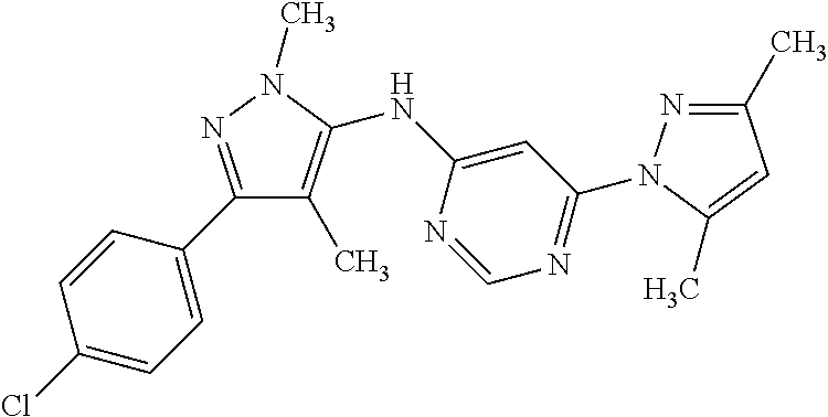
N1=C(C)C=C(C)N1C1=NC=NC(NC2=C(C)C(C3=CC=C(Cl)C=C3)=NN2C)=C1
